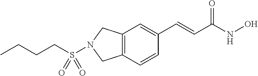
C12=C(C=CC(C=CC(NO)=O)=C1)CN(S(CCCC)(=O)=O)C2
